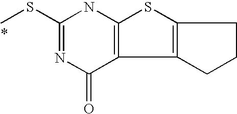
C1(SC)=NC(=O)C2=C(N1)SC1=C2CCC1
